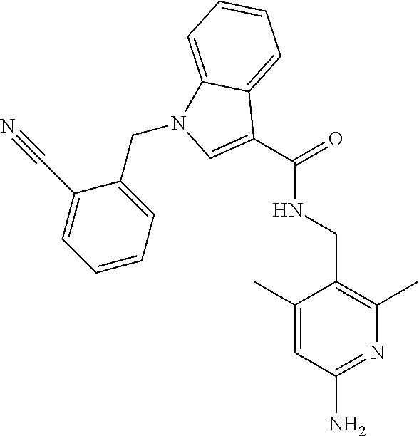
C1(C)=CC(N)=NC(C)=C1CNC(C1=CN(CC2=CC=CC=C2C#N)C2=CC=CC=C12)=O
